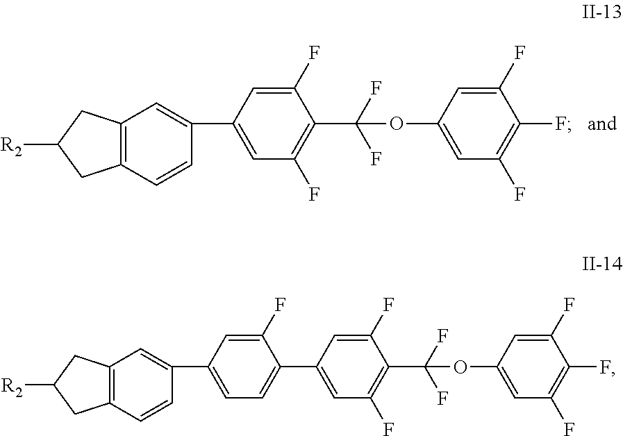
C1(C2=CC3=C(C=C2)CC([R2])C3)=CC(F)=C(C(OC2=CC(F)=C(F)C(F)=C2)(F)F)C(F)=C1.C1(C2=CC3=C(C=C2)CC([R2])C3)=CC=C(C2=CC(F)=C(C(OC3=CC(F)=C(F)C(F)=C3)(F)F)C(F)=C2)C(F)=C1
